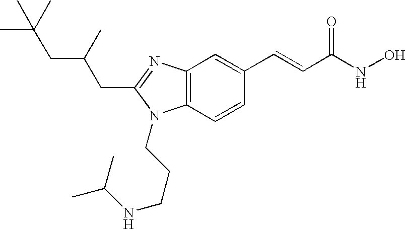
C12=C(C=CC(C=CC(=O)NO)=C1)N(CCCNC(C)C)C(CC(CC(C)(C)C)C)=N2
